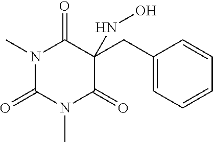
C1(=O)N(C)C(=O)N(C)C(=O)C1(CC1=CC=CC=C1)NO
